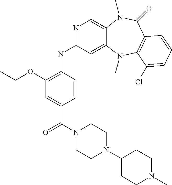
N1=C(NC2=C(OCC)C=C(C(N3CCN(C4CCN(C)CC4)CC3)=O)C=C2)C=C2C(=C1)N(C)C(=O)C1=C(N2C)C(Cl)=CC=C1
